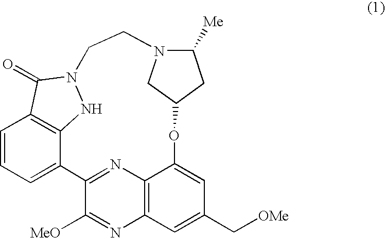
C1=CC=C2C3=C1C(=O)N(N3)CCN1C([Me])CC(OC3=CC(C[OMe])=CC4=C3N=C2C([MeO])=N4)C1
